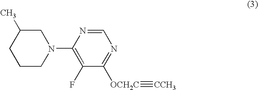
C1CN(C2=C(F)C([OCH2C]#[CCH3])=NC=N2)CC(C)C1
